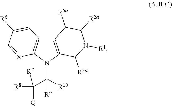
C12=C(C([R3a])N([R1])C([R2a])C1[R5a])N(C(C([R8])([R7])[Q])([R10])[R9])C1=C2C=C([R6])C=[X]1
